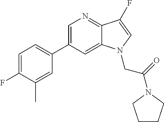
C1=C(C2=CC=C(F)C(C)=C2)C=C2C(=N1)C(F)=CN2CC(=O)N1CCCC1
